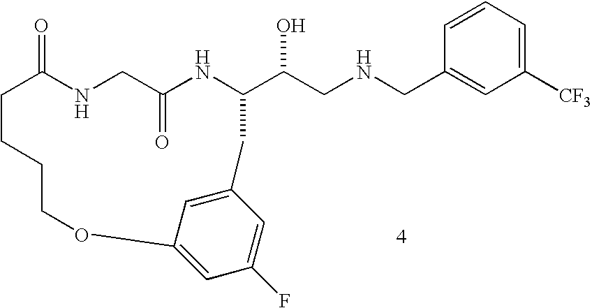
C1=CC=C([CF3])C=C1CNCC(O)C1NC(=O)CNC(=O)CCCCOC2=CC(F)=CC(=C2)C1
